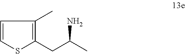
C1=CC(C)=C(CC(C)N)S1
